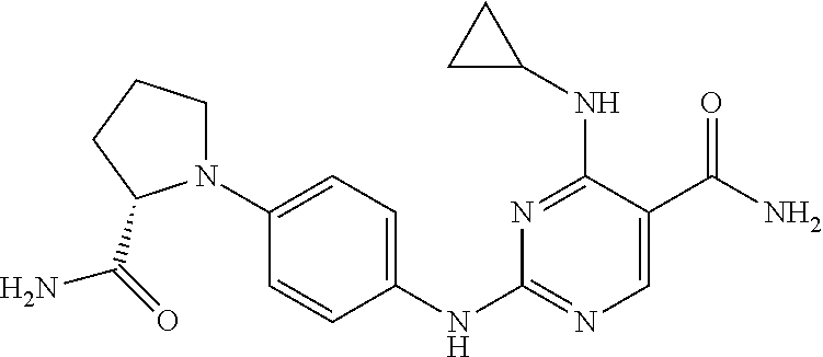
N1=C(NC2CC2)C(C(N)=O)=CN=C1NC1=CC=C(N2CCCC2C(=O)N)C=C1
